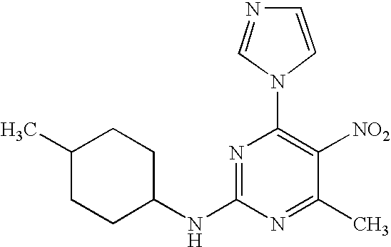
N1=C(NC2CCC(C)CC2)N=C(C)C([NO2])=C1N1C=CN=C1
